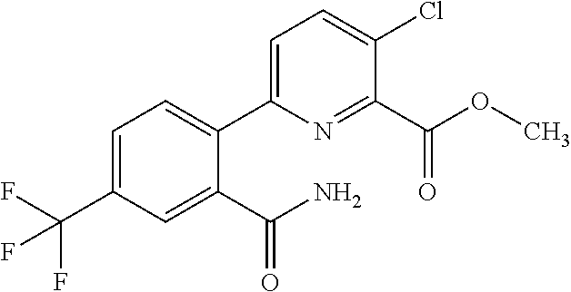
O(C)C(C1=NC(C2=CC=C(C(F)(F)F)C=C2C(N)=O)=CC=C1Cl)=O
